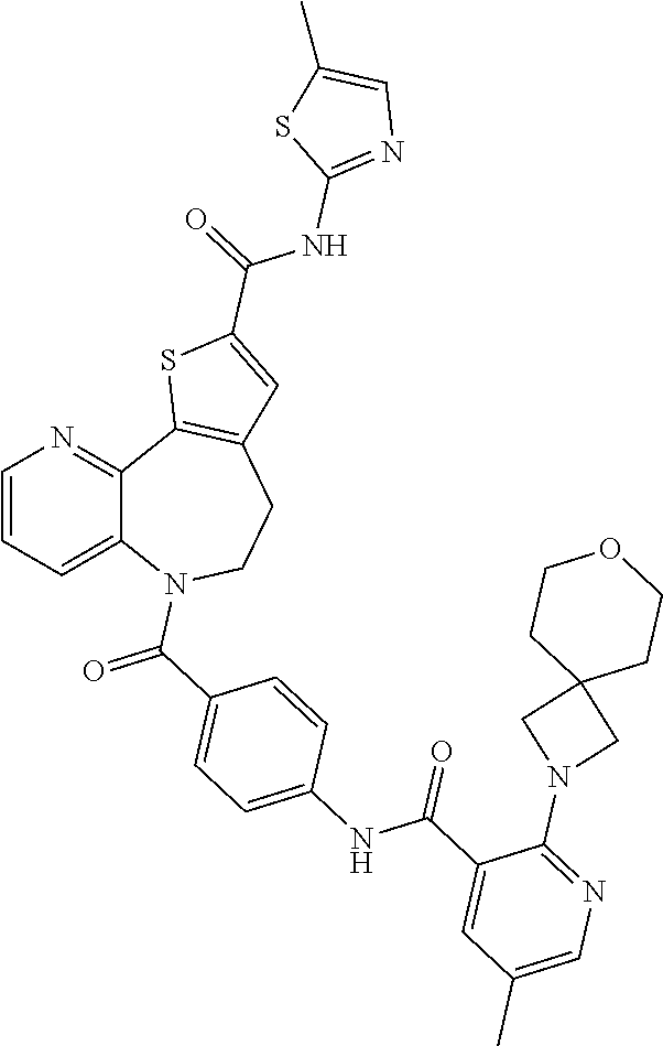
C1=CC=C2C(=N1)C1=C(CCN2C(C2=CC=C(NC(C3=CC(C)=CN=C3N3CC4(C3)CCOCC4)=O)C=C2)=O)C=C(C(NC2=NC=C(C)S2)=O)S1
